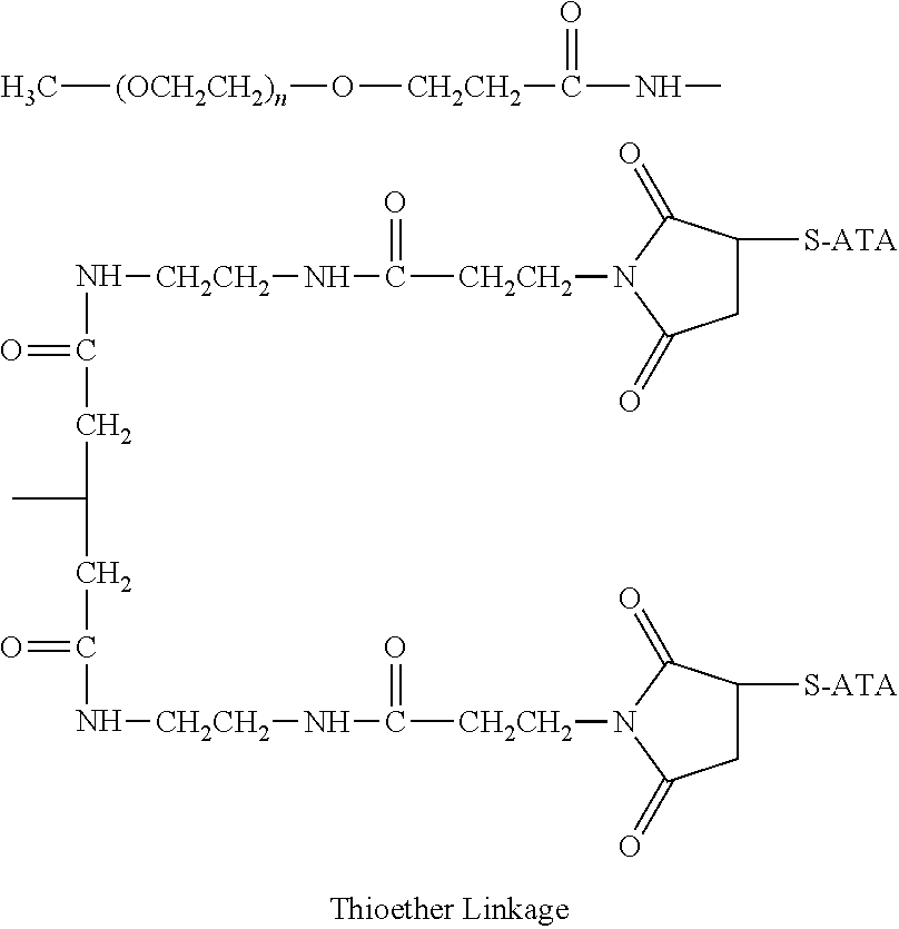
C[(OCH2CH2)n]O[CH2CH2]C(NC)=O.C1(=O)CC([S-ATA])C(=O)N1[CH2CH2]C(N[CH2CH2]NC(CC(CC(=O)N[CH2CH2]NC([CH2CH2]N1C(=O)CC([S-ATA])C1=O)=O)C)=O)=O
